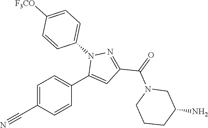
C1=C(C#N)C=CC(C2=CC(C(=O)N3CCCC(N)C3)=NN2C2=CC=C([F3CO])C=C2)=C1
